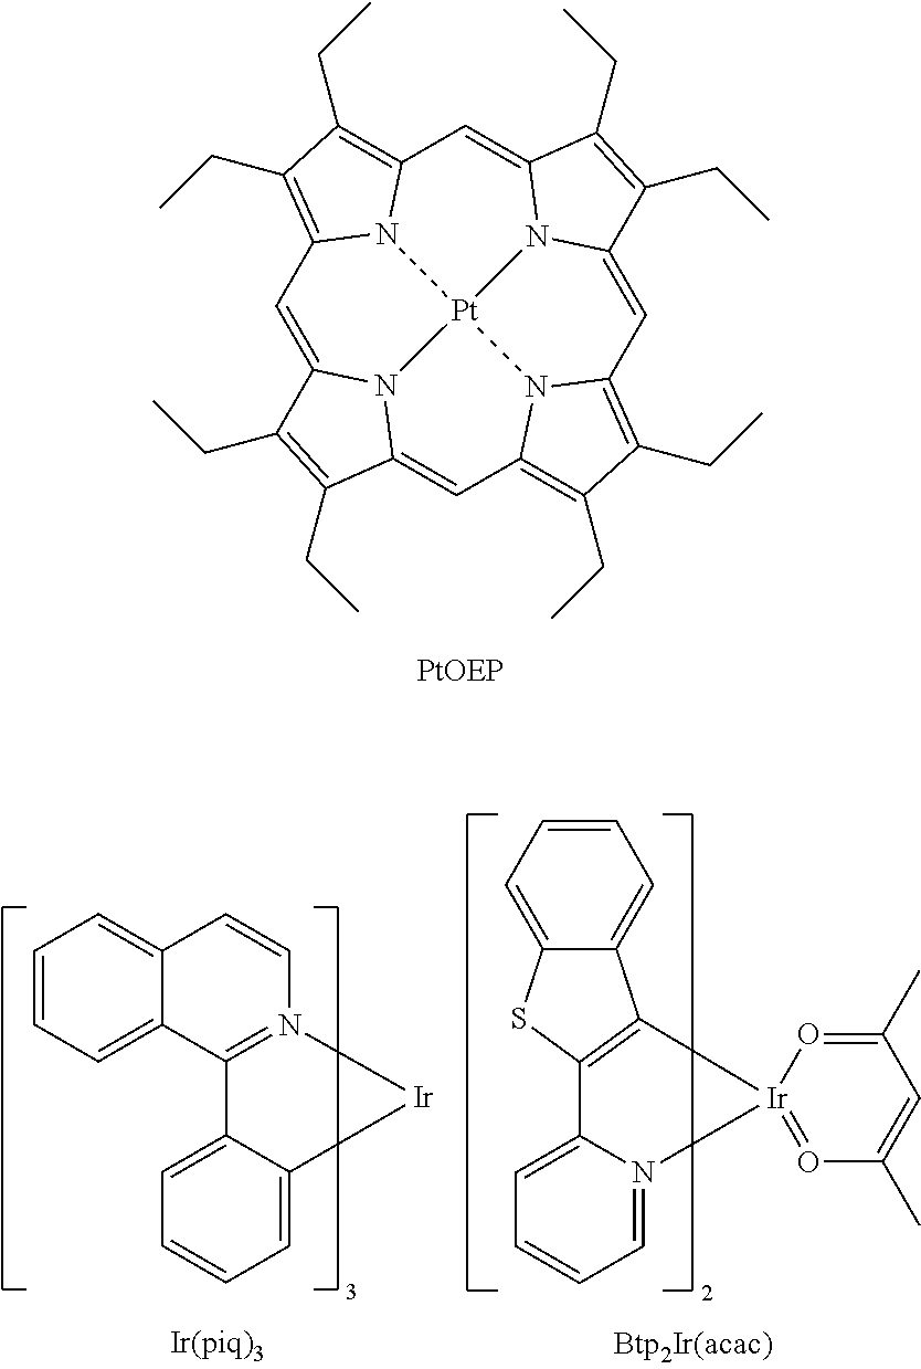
C1=C2N3C(=CC4=C(CC)C(CC)=C5C=C6N7C(=CC8=C(CC)C(CC)=C1N8[Pt]73N54)C(CC)=C6CC)C(CC)=C2CC.C1=CC=C2C(=C1)C=CN1=C2C2=CC=CC=C2[Ir]1.C12=C([Ir]3(=OC(C)=CC(C)=O3)N3=CC=CC=C13)C1=CC=CC=C1S2
